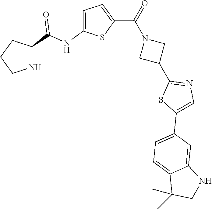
C1CNC(C(NC2=CC=C(C(=O)N3CC(C4=NC=C(C5=CC=C6C(=C5)NCC6(C)C)S4)C3)S2)=O)C1
